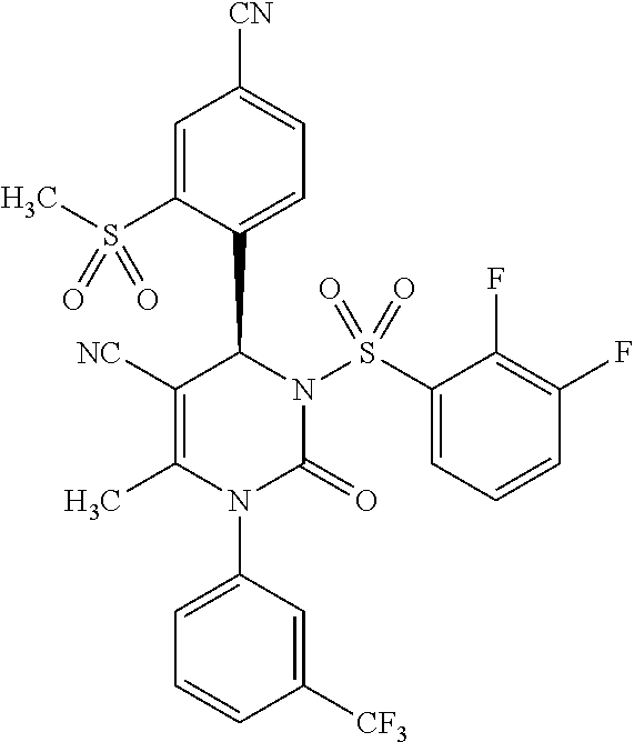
C1=C(S(C)(=O)=O)C(C2C([NC])=C(C)N(C3=CC=CC([CF3])=C3)C(=O)N2S(C2=CC=CC(F)=C2F)(=O)=O)=CC=C1[CN]
